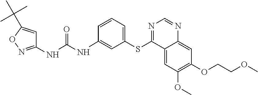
C1(NC(NC2=CC(SC3=NC=NC4=CC(OCCOC)=C(OC)C=C34)=CC=C2)=O)=NOC(C(C)(C)C)=C1
